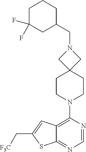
N1(CC2CCCC(F)(F)C2)CC2(C1)CCN(C1=C3C(=NC=N1)SC(C[F3C])=C3)CC2
